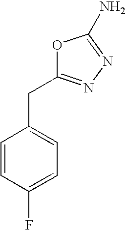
C1=CC(F)=CC=C1CC1=NN=C(N)O1
